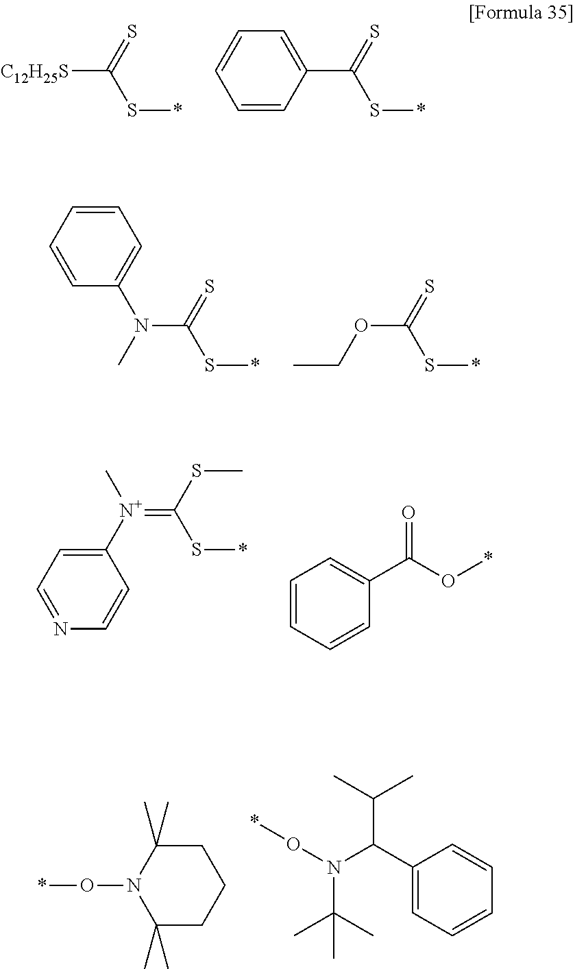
[C12H25S]C(S*)=S.C1(C(S*)=S)=CC=CC=C1.C1=C(N(C(S*)=S)C)C=CC=C1.O(C(S*)=S)CC.C1=NC=CC([N+](=C(S*)SC)C)=C1.C1=CC=CC(C(O*)=O)=C1.C1(C)(C)CCCC(C)(C)N1O*.C1(C(N(O*)C(C)(C)C)C(C)C)=CC=CC=C1
